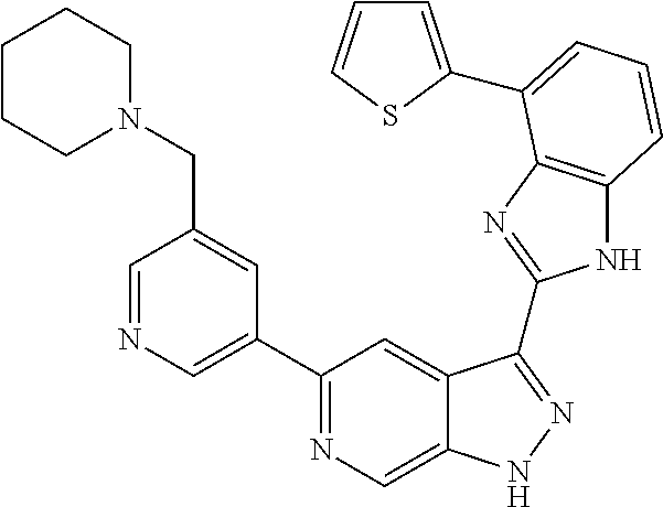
C1=NC=C(C2=NC=C3C(=C2)C(C2=NC4=C(N2)C=CC=C4C2=CC=CS2)=NN3)C=C1CN1CCCCC1
